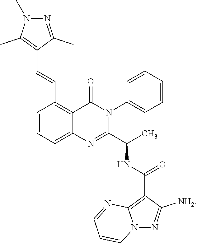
C1(C=CC2=C3C(=CC=C2)N=C(C(C)NC(C2=C4N(N=C2[NH2])C=CC=N4)=O)N(C2=CC=CC=C2)C3=O)=C(C)N(C)N=C1C
